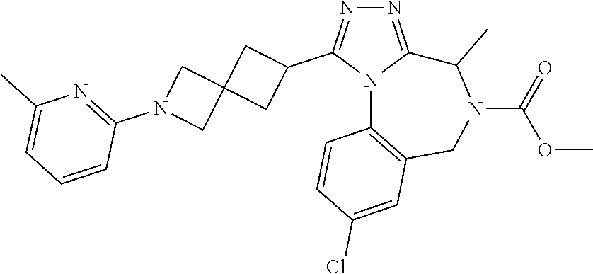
N1=C2N(C(C3CC4(C3)CN(C3=NC(C)=CC=C3)C4)=N1)C1=C(CN(C(=O)OC)C2C)C=C(Cl)C=C1
